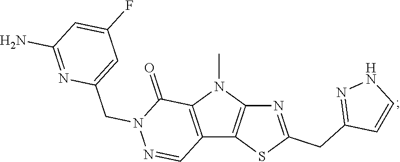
CN1C2=C(C3=C1C(=O)N(CC1=CC(F)=CC(N)=N1)N=C3)SC(CC1=NNC=C1)=N2
